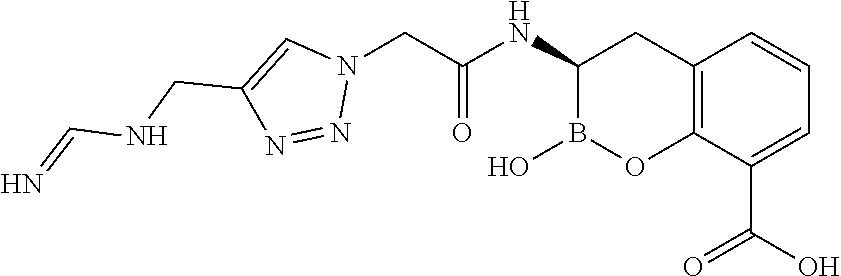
C12=C(C(C(O)=O)=CC=C1)OB(O)C(NC(=O)CN1C=C(CNC=N)N=N1)C2
